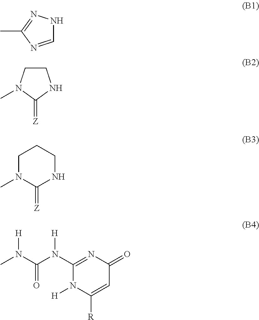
C1=NC(C)=NN1.C1CN(C)C(=[Z])N1.C1(=[Z])NCCCN1C.C1(N(C(N(C)[H])=O)[H])=NC(=O)C=C([R])N1[H]
